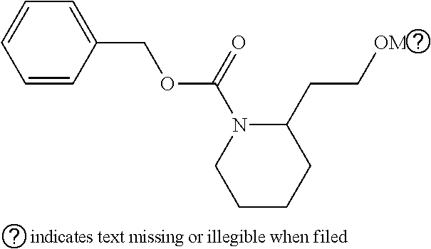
C1=CC(COC(N2CCCCC2CC[OMs])=O)=CC=C1
